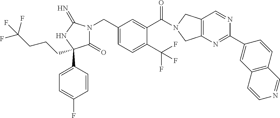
C(C1=CC=C(C(F)(F)F)C(C(=O)N2CC3=C(C2)N=C(C2=CC4=C(C=C2)C=NC=C4)N=C3)=C1)N1C(=O)C(C2=CC=C(F)C=C2)(CCCC(F)(F)F)NC1=N
